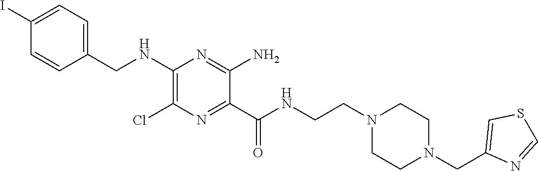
C1=C(I)C=CC(CNC2=C(Cl)N=C(C(NCCN3CCN(CC4=CSC=N4)CC3)=O)C(N)=N2)=C1
